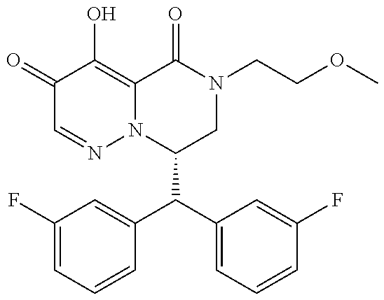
C1(C(C2=CC=CC(F)=C2)C2=CC(F)=CC=C2)CN(CCOC)C(=O)C2=C(O)C(=O)C=NN12
